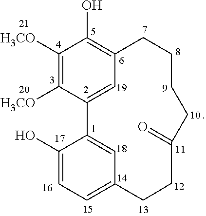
C1([H3CO])=C([H3CO])C2=CC(=C1O)CCCCC(=O)CCC1=CC=C(O)C2=C1
